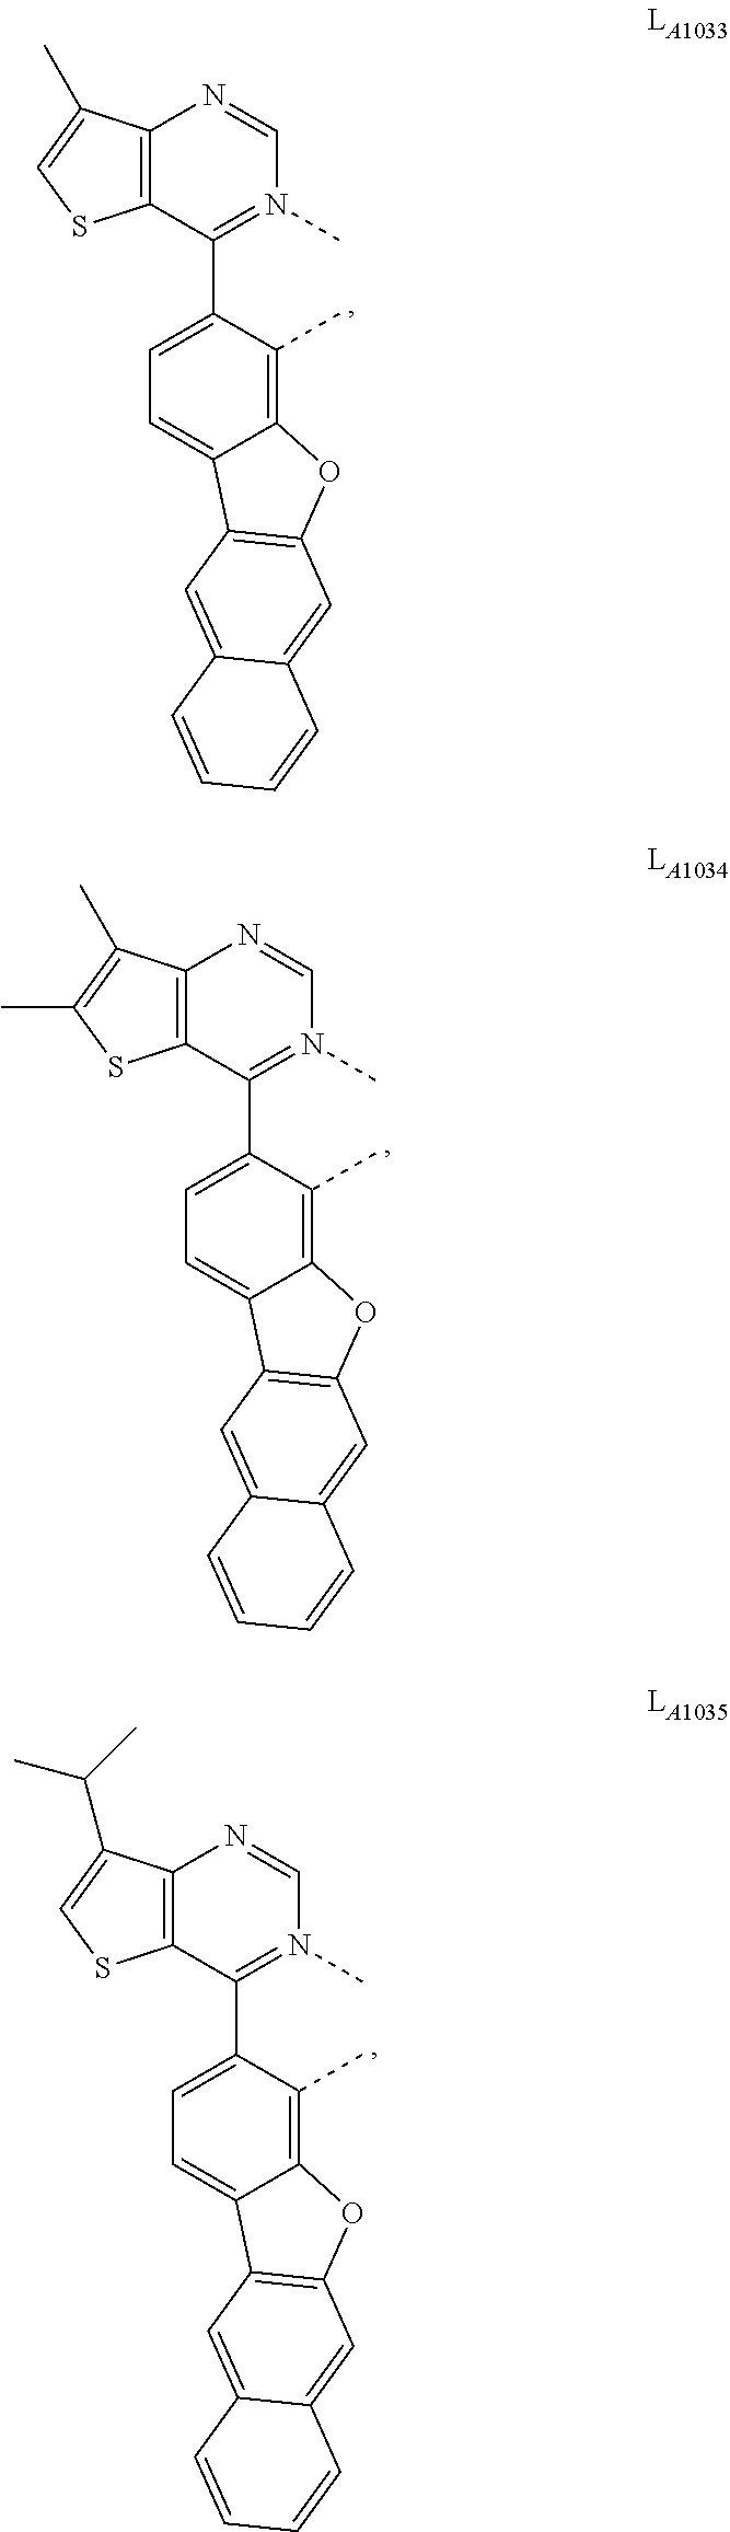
C12=C(C(C3=CC=C4C(=C3C)OC3=C4C=C4C(=C3)C=CC=C4)=N(C)C=N1)SC=C2C.C12=C(C(C3=CC=C4C(=C3C)OC3=C4C=C4C(=C3)C=CC=C4)=N(C)C=N1)SC(C)=C2C.C12=C(C(C3=CC=C4C(=C3C)OC3=C4C=C4C(=C3)C=CC=C4)=N(C)C=N1)SC=C2C(C)C
